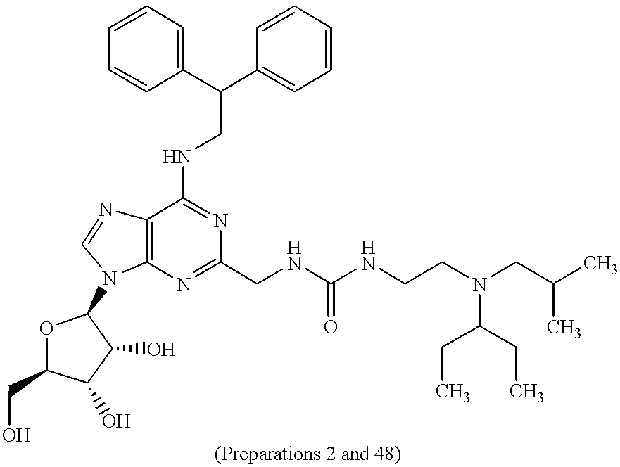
C1(C(C2=CC=CC=C2)CNC2=NC(CNC(NCCN(CC(C)C)C(CC)CC)=O)=NC3=C2N=CN3C2OC(CO)C(O)C2O)=CC=CC=C1
